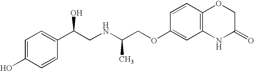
C1=C(O)C=CC(C(CNC(COC2=CC3=C(C=C2)OCC(=O)N3)C)O)=C1
